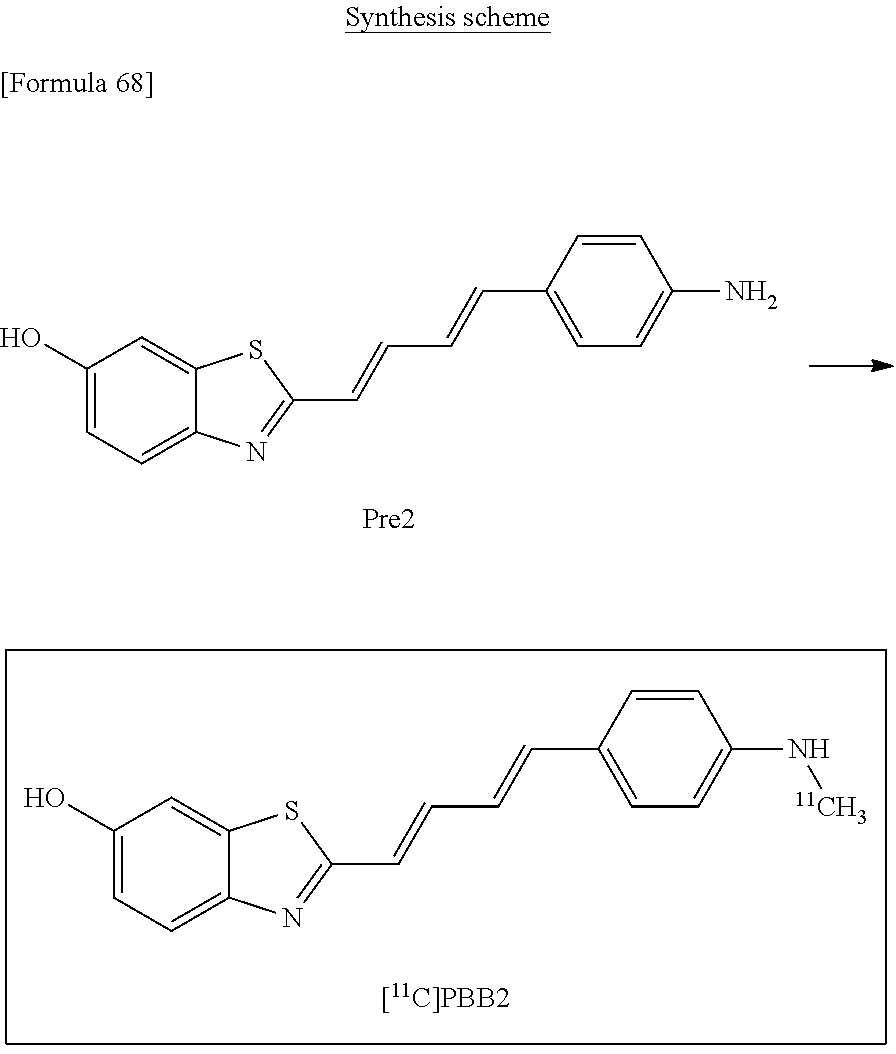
C1(O)=CC=C2C(=C1)SC(C=CC=CC1=CC=C(N)C=C1)=N2.C1(O)=CC=C2C(=C1)SC(C=CC=CC1=CC=C(N[11CH3])C=C1)=N2
